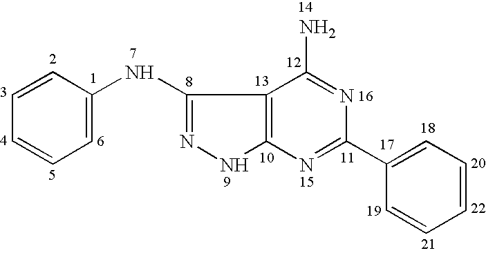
C12=C(N=C(C3=CC=CC=C3)N=C1N)NN=C2NC1=CC=CC=C1
